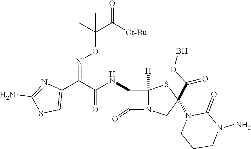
C1(C(C(NC2C(=O)N3C2([H])SC(N2CCCN(N)C2=O)(C(=O)OB)C3)=O)=NOC(C(=O)[Ot-Bu])(C)C)=CSC(N)=N1
